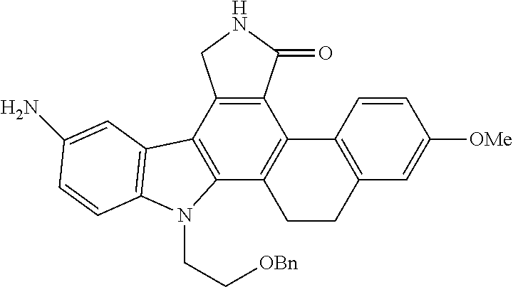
C12=C(C3=C(C4=C1C1=C(CC4)C=C([OMe])C=C1)N(CC[OBn])C1=C3C=C(N)C=C1)CNC2=O
